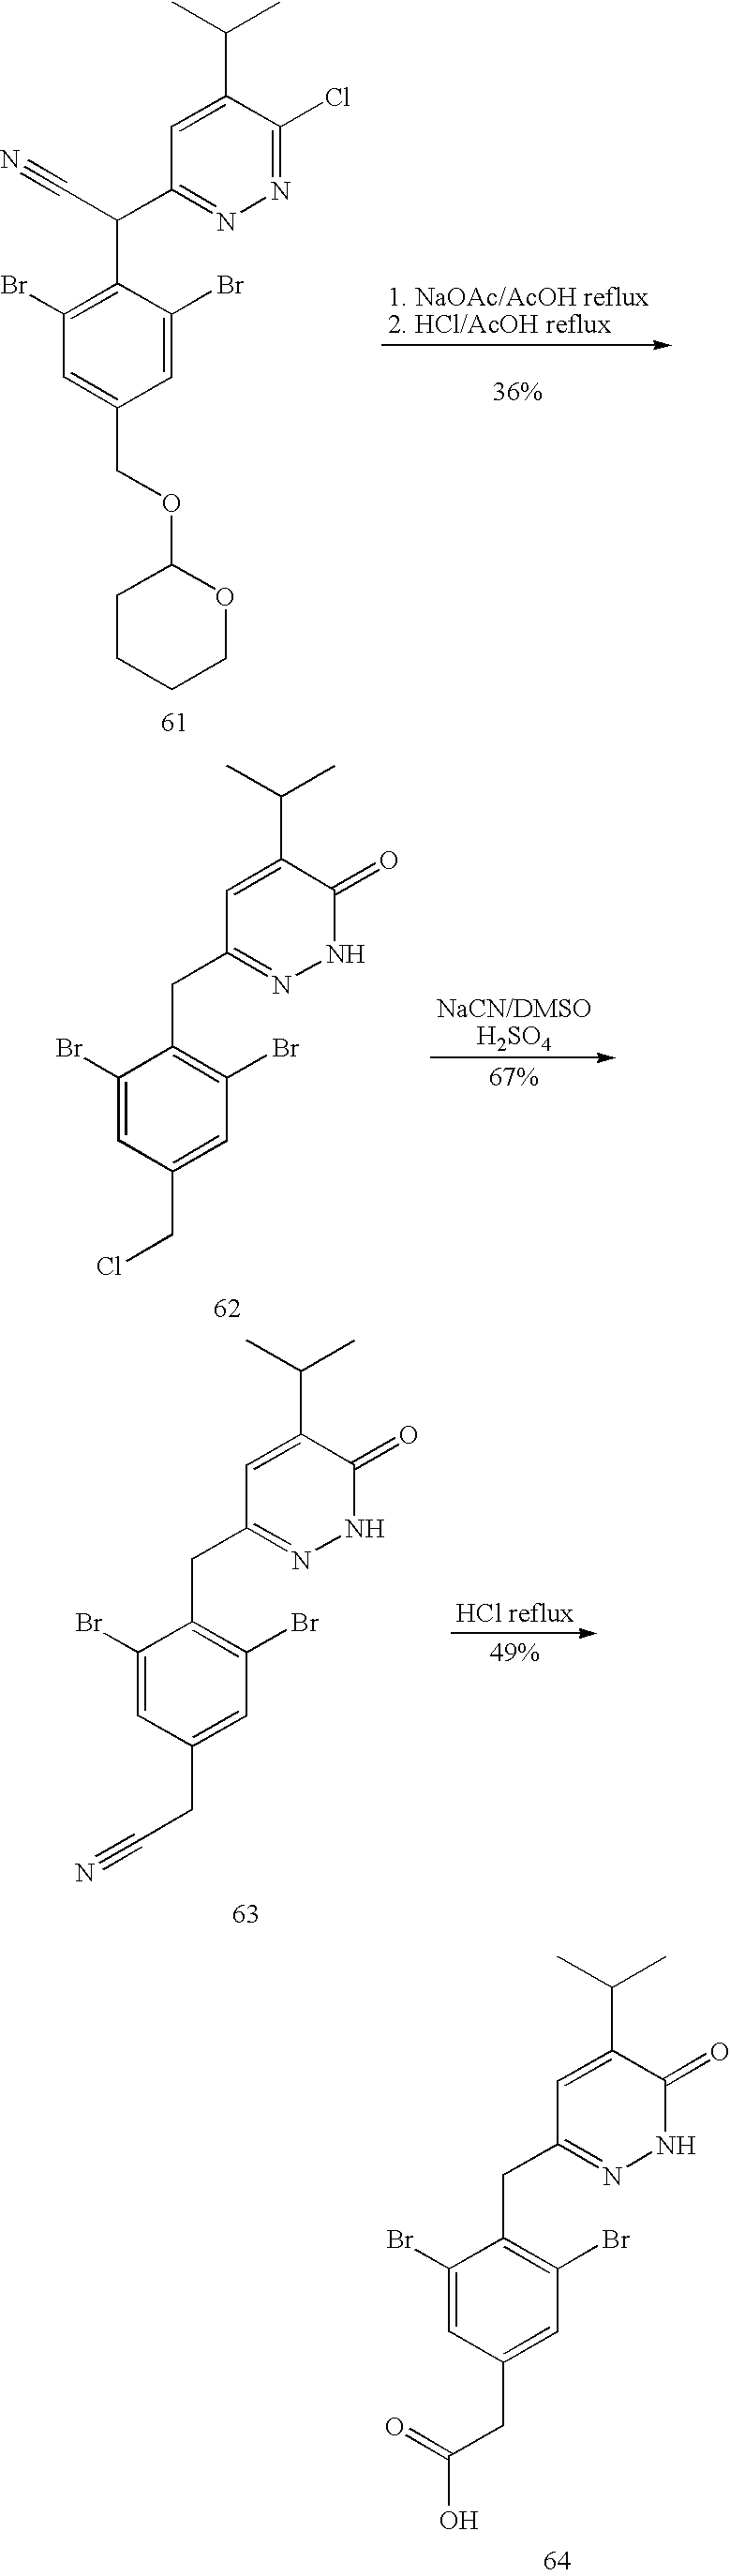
C1(Br)=CC(CC(O)=O)=CC(Br)=C1CC1=NNC(=O)C(C(C)C)=C1.C1(Br)=CC(CC#N)=CC(Br)=C1CC1=NNC(=O)C(C(C)C)=C1.C1(Br)=C(C(C2=NN=C(Cl)C(C(C)C)=C2)C#N)C(Br)=CC(COC2CCCCO2)=C1.C1(Br)=CC(CCl)=CC(Br)=C1CC1=NNC(=O)C(C(C)C)=C1
